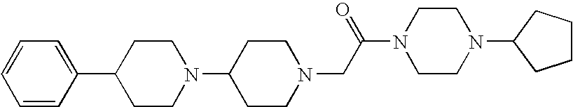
C1CN(CC(=O)N2CCN(C3CCCC3)CC2)CCC1N1CCC(C2=CC=CC=C2)CC1
